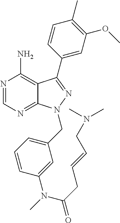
N1=CN=C2C(=C1N)C(C1=CC(OC)=C(C)C=C1)=NN2CC1=CC=CC(N(C)C(CC=CCN(C)C)=O)=C1
